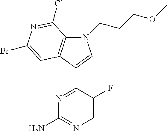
N1=C(C2=CN(CCCOC)C3=C2C=C(Br)N=C3Cl)C(F)=CN=C1N
